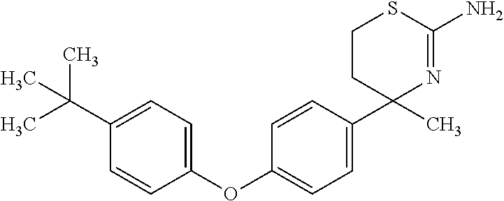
C1(C2=CC=C(OC3=CC=C(C(C)(C)C)C=C3)C=C2)(C)N=C(N)SCC1
